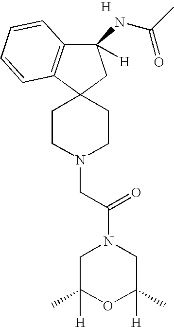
C1(NC(=O)C)([H])C2=C(C3(C1)CCN(CC(=O)N1CC([H])(C)OC([H])(C)C1)CC3)C=CC=C2.[H]
